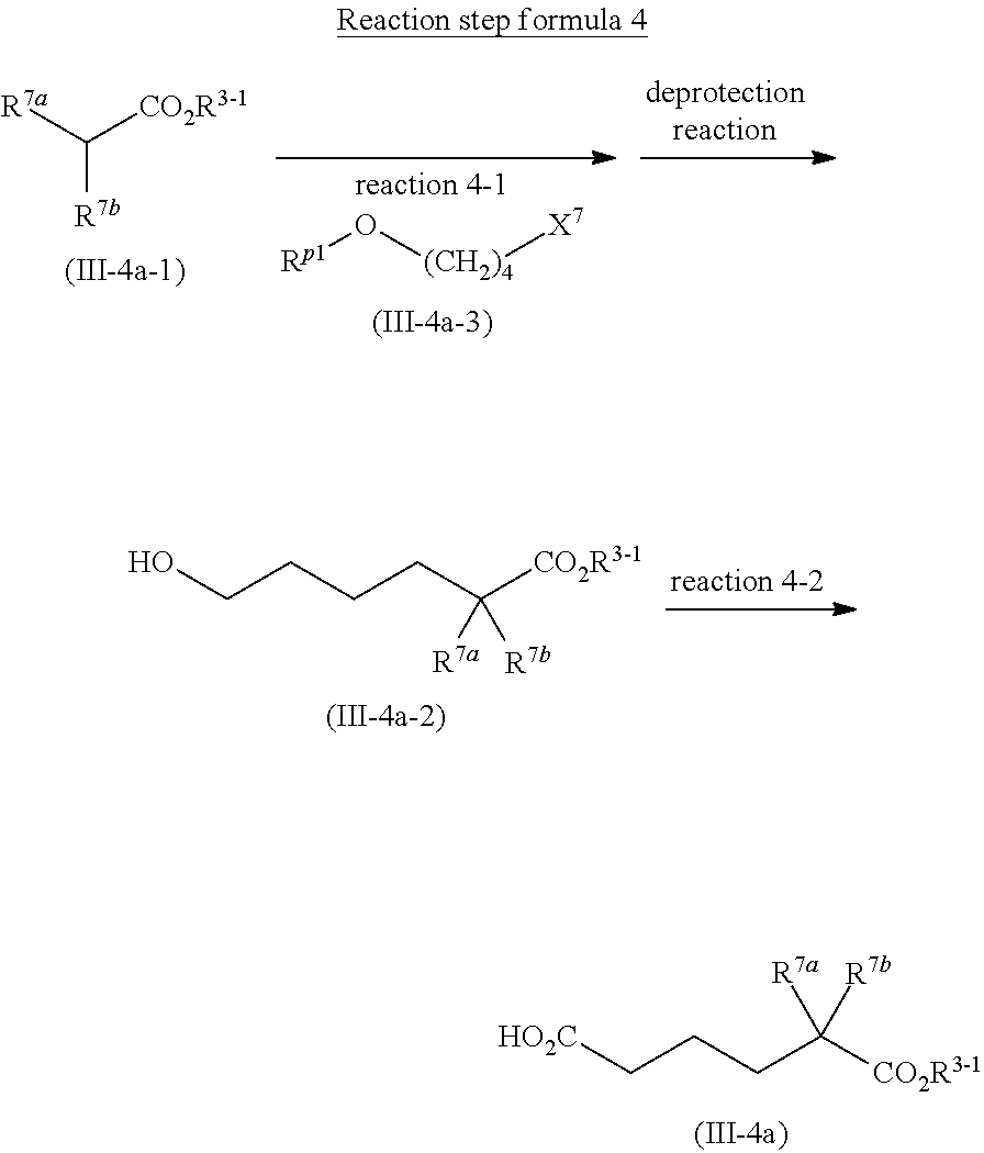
C([CO2R3-1])(CCCCO)([R7b])[R7a].C([CO2R3-1])(CCC[HO2C])([R7b])[R7a].C([CO2R3-1])([R7a])[R7b].[Rp1]O[(CH2)4][X7]
